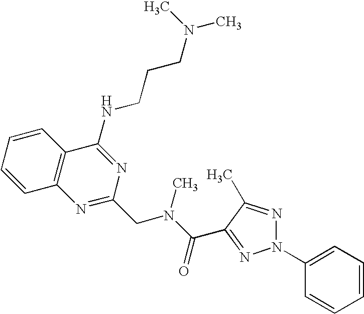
C1=CC=CC2=C1N=C(CN(C(=O)C1=NN(C3=CC=CC=C3)N=C1C)C)N=C2NCCCN(C)C
